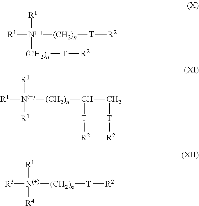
[R1][N(+)]([R1])([(CH2)n][T][R2])[(CH2)n][T][R2].[R1][N(+)]([R1])([R1])[(CH2)n]C(C[T][R2])[T][R2].[R3][N(+)]([R1])([R4])[(CH2)n][T][R2]
